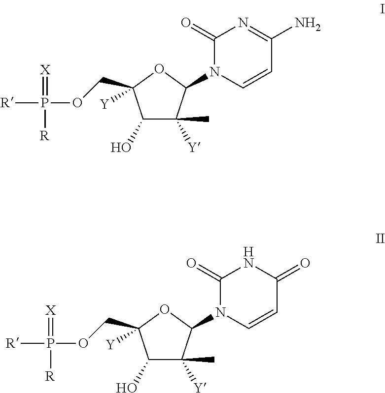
C1(O)C(C)([Y])C(N2C(=O)N=C(N)C=C2)OC1(COP([R])(=[X])[R])[Y].C1(O)C(C)([Y])C(N2C(=O)NC(=O)C=C2)OC1(COP([R])(=[X])[R])[Y]
